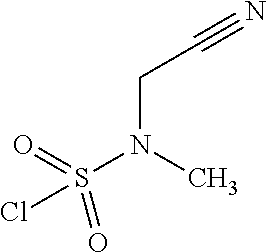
S(N(CC#N)C)(Cl)(=O)=O
